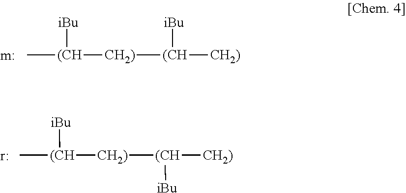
C[(CH]([CH2)][(CH]([CH2)])[iBu])[iBu].C[(CH]([CH2)][(CH]([CH2)])[iBu])[iBu]
